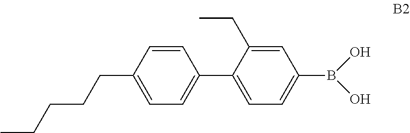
C1=CC(CCCCC)=CC=C1C1=CC=C(B(O)O)C=C1CC
